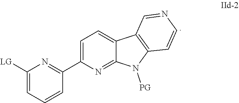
C1=C(C2=NC([LG])=CC=C2)N=C2C(=C1)C1=C(N2[PG])C=CN=C1
